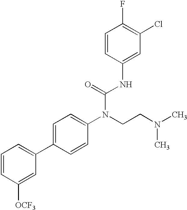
C1=CC([OCF3])=CC(C2=CC=C(N(CCN(C)C)C(=O)NC3=CC(Cl)=C(F)C=C3)C=C2)=C1
